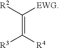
C(=C([R4])[R3])([R2])[EWG]
